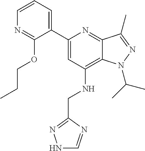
C1=CC=C(C2=CC(NCC3=NNC=N3)=C3C(=N2)C(C)=NN3C(C)C)C(OCCC)=N1
